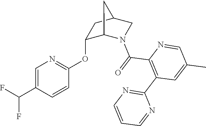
C1=C(C(F)F)C=CC(OC2C3N(C(=O)C4=C(C5=NC=CC=N5)C=C(C)C=N4)CC(C2)C3)=N1
